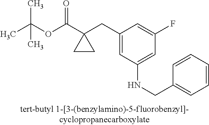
C1(CC2(C(OC(C)(C)C)=O)CC2)=CC(NCC2=CC=CC=C2)=CC(F)=C1
